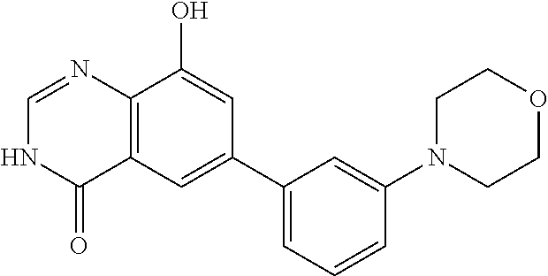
C12=C(C=C(C3=CC=CC(N4CCOCC4)=C3)C=C1O)C(=O)NC=N2
